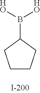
C1CCC(B([HO])[HO])C1
